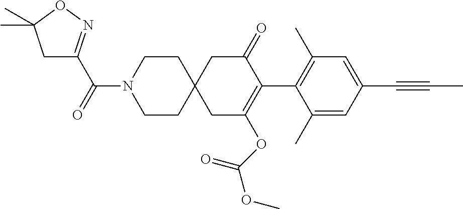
C1(C)=CC(C#CC)=CC(C)=C1C1=C(OC(OC)=O)CC2(CC1=O)CCN(C(=O)C1=NOC(C)(C)C1)CC2
